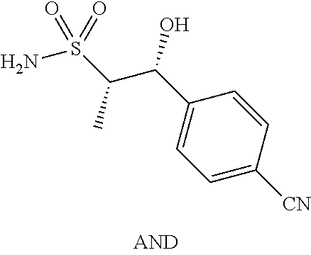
C1(C(O)C(S(N)(=O)=O)C)=CC=C([CN])C=C1
